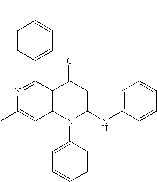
C1=C(C)N=C(C2=CC=C(C)C=C2)C2=C1N(C1=CC=CC=C1)C(NC1=CC=CC=C1)=CC2=O
